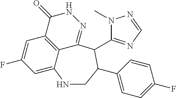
C1=C2C3=C(C=C1F)C(=O)NN=C3C(C1=NC=NN1C)C(C1=CC=C(F)C=C1)CN2
